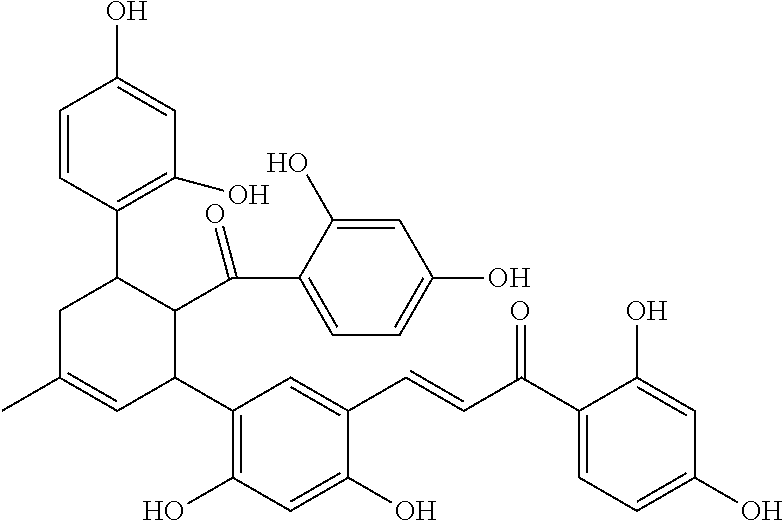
C1=CC(C2CC(C)=CC(C3=C(O)C=C(O)C(C=CC(=O)C4=CC=C(O)C=C4O)=C3)C2C(C2=CC=C(O)C=C2O)=O)=C(O)C=C1O
